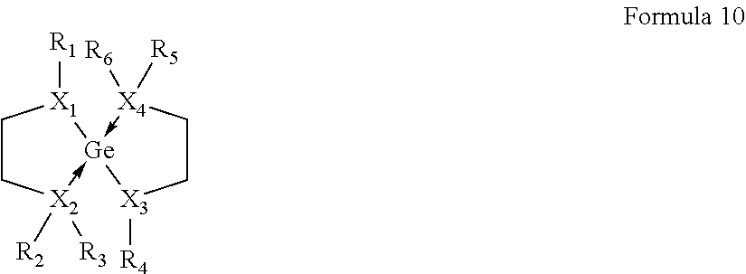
C1C[X2]([R2])([R3])->[Ge]2(-[X4]([R5])([R6])CC[X3]2[R4])[X1]1[R1]
